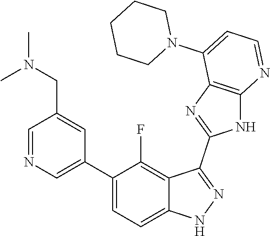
C1=NC=C(C2=CC=C3C(=C2F)C(C2=NC4=C(N2)N=CC=C4N2CCCCC2)=NN3)C=C1CN(C)C
